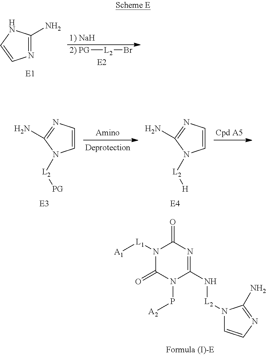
[1) NaH].[2) PG][L2]Br.N1=C(N)NC=C1.C1=CN=C(N)N1[L2][PG].C1=CN=C(N)N1[L2][H].N1([L1][A1])C(=O)N(P[A2])C(N[L2]N2C=CN=C2N)=NC1=O
